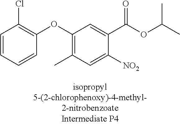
C1=CC=CC(OC2=C(C)C=C([NO2])C(C(OC(C)C)=O)=C2)=C1Cl
